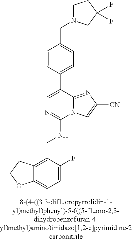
C12=CC=C(F)C(CNC3=NC=C(C4=CC=C(CN5CCC(F)(F)C5)C=C4)C4=NC([CN])=CN34)=C1CCO2
